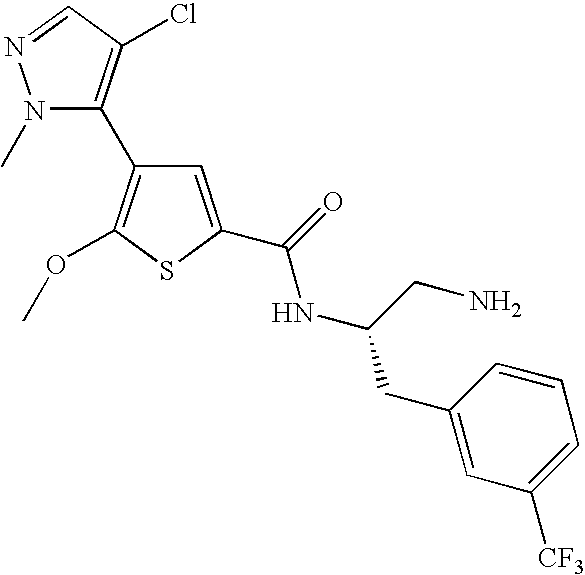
N1(C)N=CC(Cl)=C1C1=C(OC)SC(C(=O)NC(CC2=CC([CF3])=CC=C2)CN)=C1
